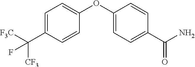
C1=C(C([F3C])([CF3])F)C=CC(OC2=CC=C(C(N)=O)C=C2)=C1
